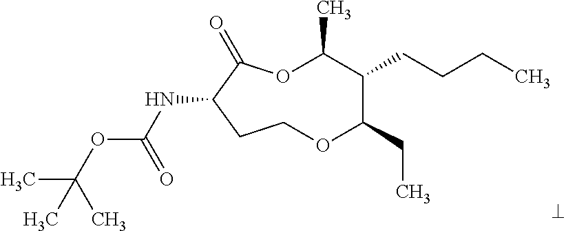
N(C1C(=O)OC(C)C(CCCC)C(CC)OCC1)C(OC(C)(C)C)=O
